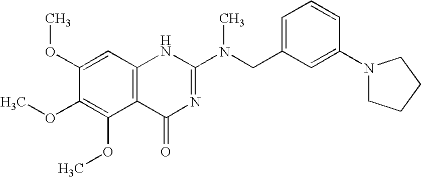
C1(OC)=CC2=C(C(OC)=C1OC)C(=O)N=C(N(CC1=CC=CC(N3CCCC3)=C1)C)N2
